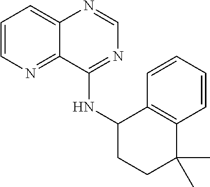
C1=CN=C2C(=C1)N=CN=C2NC1CCC(C)(C)C2=C1C=CC=C2
